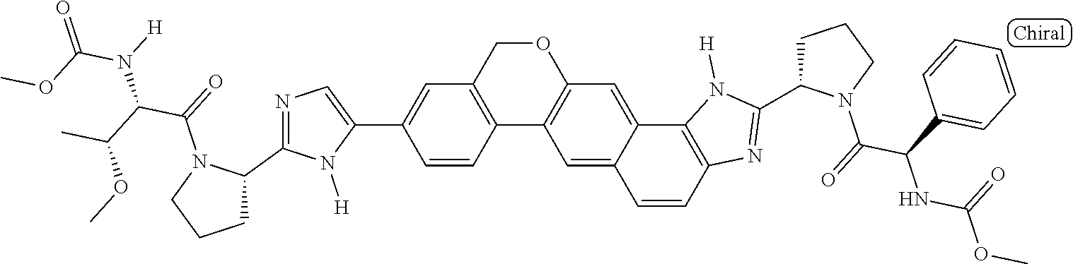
C12=C(COC3=C1C=C1C(=C3)C3=C(C=C1)N=C(C1CCCN1C(=O)C(C1=CC=CC=C1)NC(OC)=O)N3[H])C=C(C1=CN=C(C3N(C(=O)C(C(OC)C)N(C(=O)OC)[H])CCC3)N1[H])C=C2
